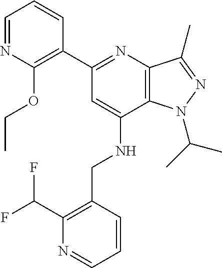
C12=C(C(C)=NN1C(C)C)N=C(C1=C(OCC)N=CC=C1)C=C2NCC1=C(C(F)F)N=CC=C1
